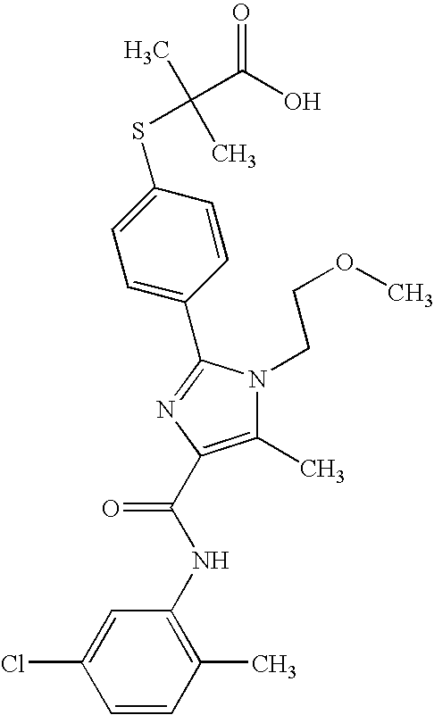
C1(C2=NC(C(NC3=C(C)C=CC(Cl)=C3)=O)=C(C)N2CCOC)=CC=C(SC(C)(C)C(O)=O)C=C1
